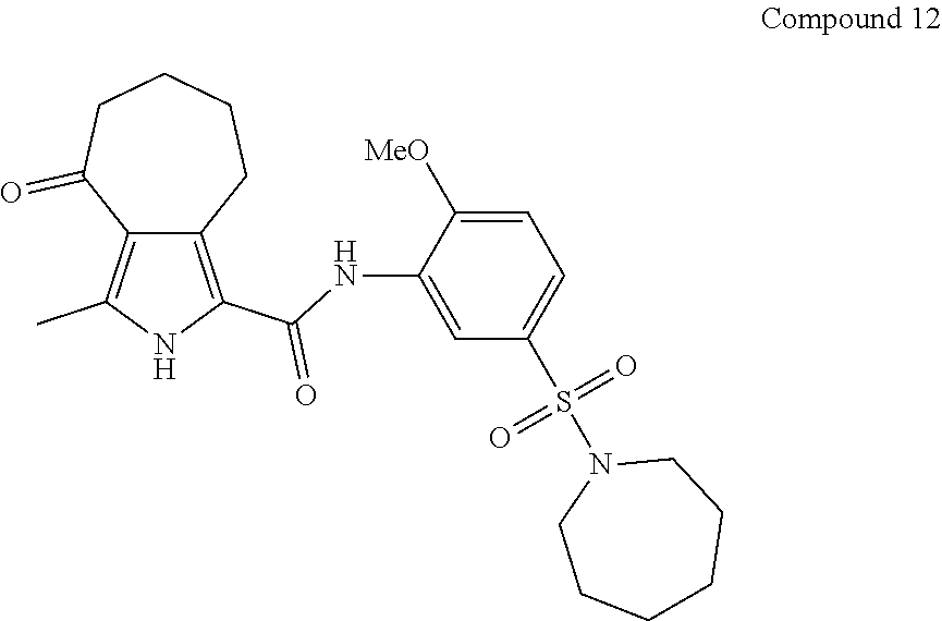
C12=C(C)NC(C(NC3=CC(S(=O)(=O)N4CCCCCC4)=CC=C3[MeO])=O)=C1CCCCC2=O
